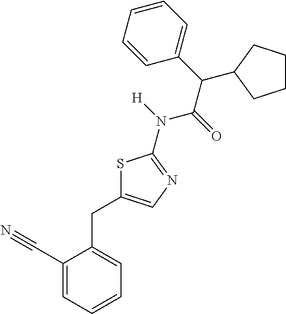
C1(C#N)=CC=CC=C1CC1=CN=C(N(C(=O)C(C2=CC=CC=C2)C2CCCC2)[H])S1
